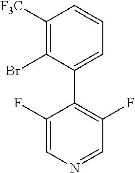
C1(F)=CN=CC(F)=C1C1=CC=CC([F3C])=C1Br
